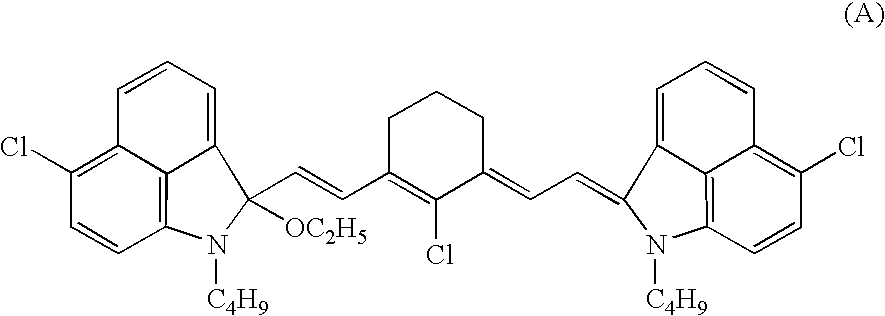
C12=C3C(=CC=CC3=C(Cl)C=C1)C(C=CC1=C(Cl)C(=CC=C3N([C4H9])C4=C5C3=CC=CC5=C(Cl)C=C4)CCC1)([OC2H5])N2[C4H9]
